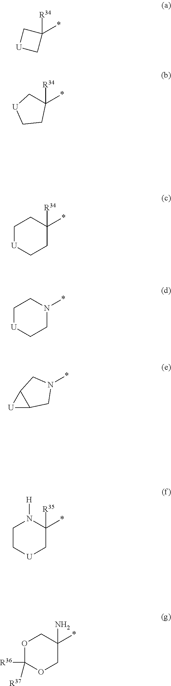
C1(*)([R34])C[U]C1.C1(*)([R34])C[U]CC1.C1(*)([R34])CC[U]CC1.N1(*)CC[U]CC1.N1(*)CC2C(C1)[U]2.C1(*)([R35])N([H])CC[U]C1.C1(*)(N)COC([R36])([R37])OC1
